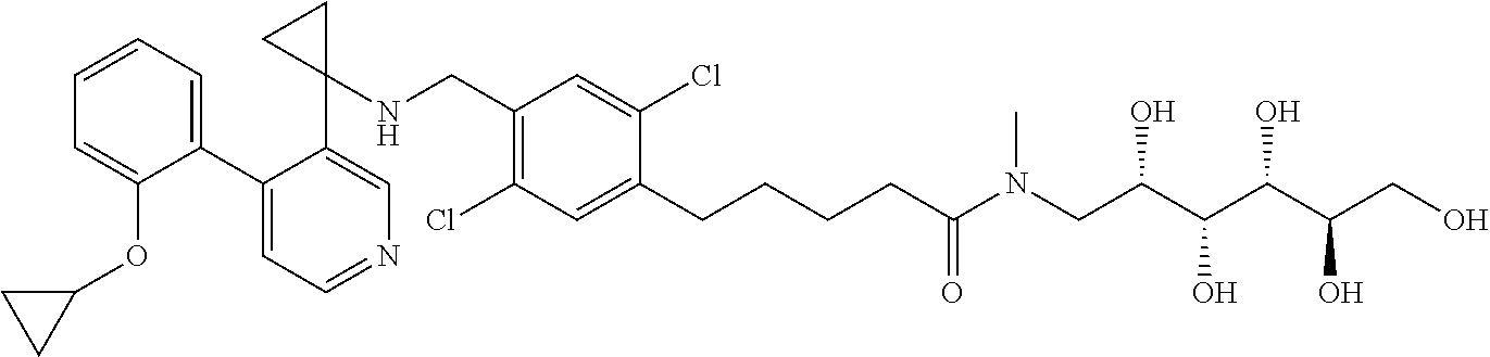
C1(C2=CC=CC=C2OC2CC2)=CC=NC=C1C1(NCC2=C(Cl)C=C(CCCCC(N(CC(C(O)C(O)C(CO)O)O)C)=O)C(Cl)=C2)CC1
